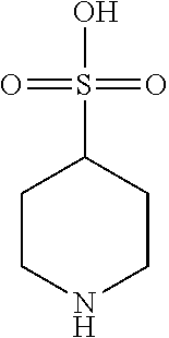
C1CNCCC1S(O)(=O)=O
